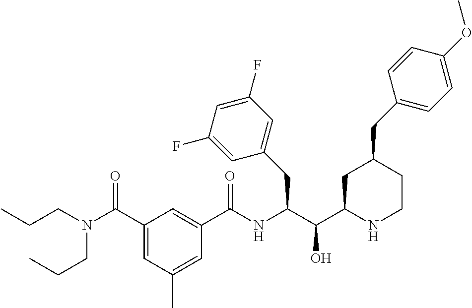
C1(CC(C(C2CC(CC3=CC=C(OC)C=C3)CCN2)O)NC(C2=CC(C(N(CCC)CCC)=O)=CC(C)=C2)=O)=CC(F)=CC(F)=C1
